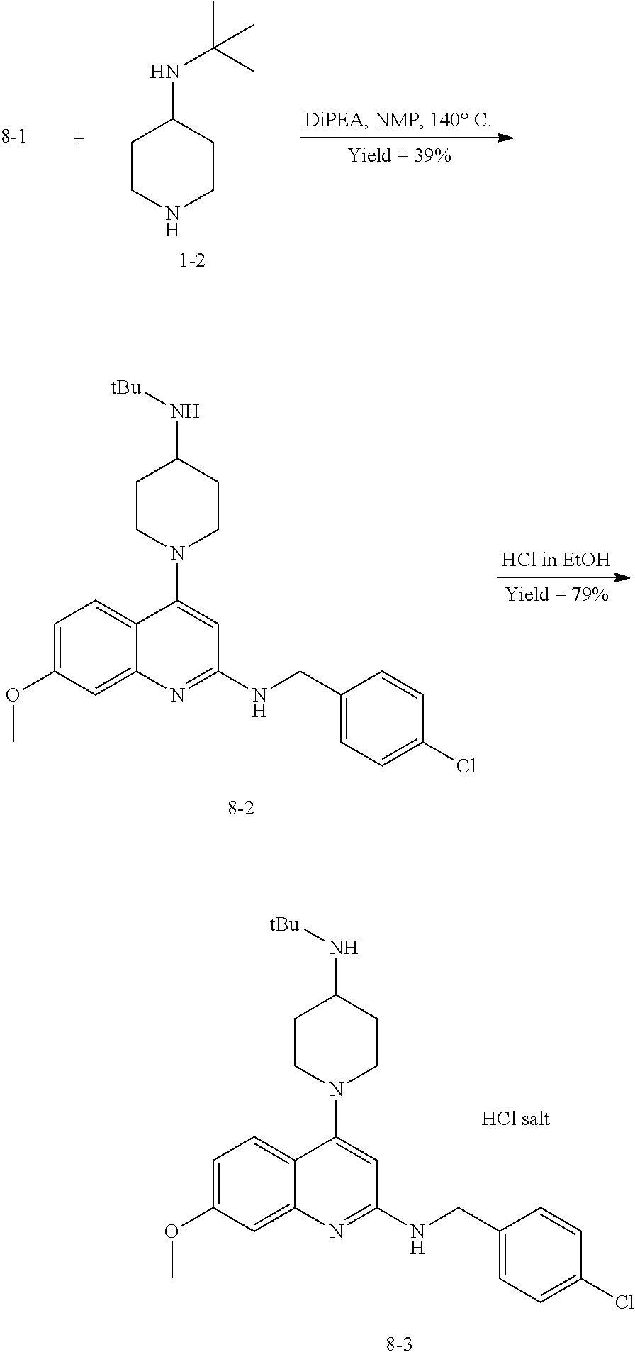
C1CNCCC1NC(C)(C)C.C1=C(OC)C=C2C(=C1)C(N1CCC(N[tBu])CC1)=CC(NCC1=CC=C(Cl)C=C1)=N2.C1=C(OC)C=C2C(=C1)C(N1CCC(N[tBu])CC1)=CC(NCC1=CC=C(Cl)C=C1)=N2
